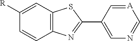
C1=C(C2=NC3=C(C=C([R])C=C3)S2)C=[A]C=N1
